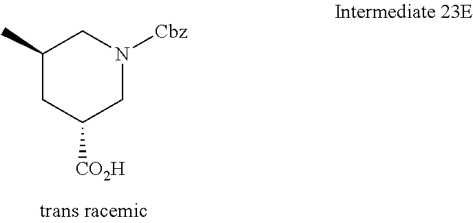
C1(C)CC([CO2H])CN([Cbz])C1
